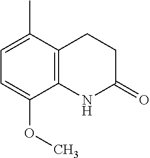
C12=C(CCC(=O)N1)C(C)=CC=C2OC
